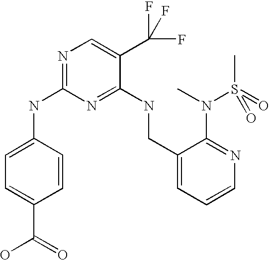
C1(CNC2=NC(NC3=CC=C(C(=O)O)C=C3)=NC=C2C(F)(F)F)=CC=CN=C1N(C)S(C)(=O)=O
